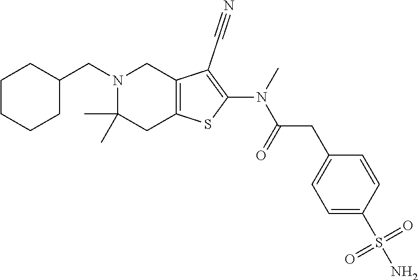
C1CCCC(CN2C(C)(C)CC3=C(C2)C(C#N)=C(N(C(CC2=CC=C(S(=O)(=O)N)C=C2)=O)C)S3)C1
